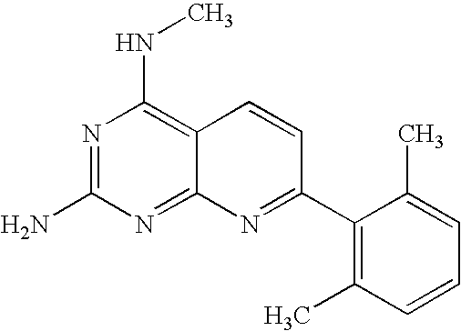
C12=NC(N)=NC(NC)=C1C=CC(C1=C(C)C=CC=C1C)=N2
